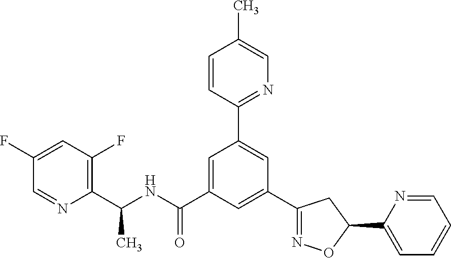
C1=C(C(NC(C2=C(F)C=C(F)C=N2)C)=O)C=C(C2=NOC(C3=CC=CC=N3)C2)C=C1C1=NC=C(C)C=C1
